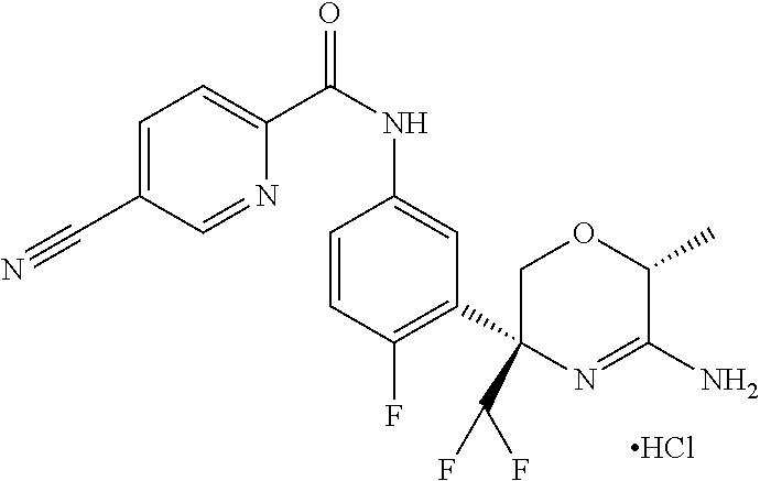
C1=C(C#N)C=NC(C(NC2=CC(C3(C(F)F)N=C(N)C(C)OC3)=C(F)C=C2)=O)=C1.Cl
